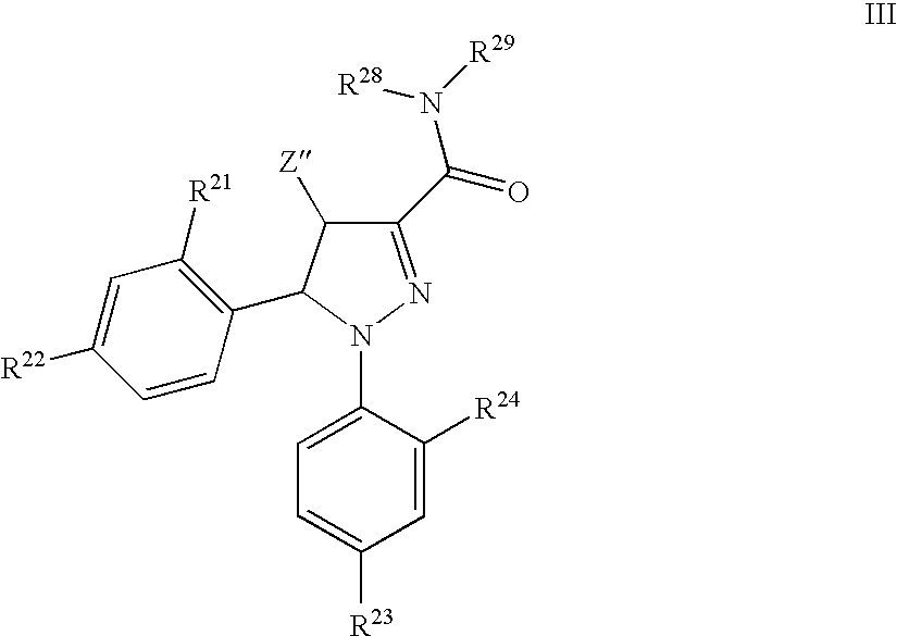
C1(C(=O)N([R29])[R28])=NN(C2=CC=C([R23])C=C2[R24])C(C2=C([R21])C=C([R22])C=C2)C1[Z]
